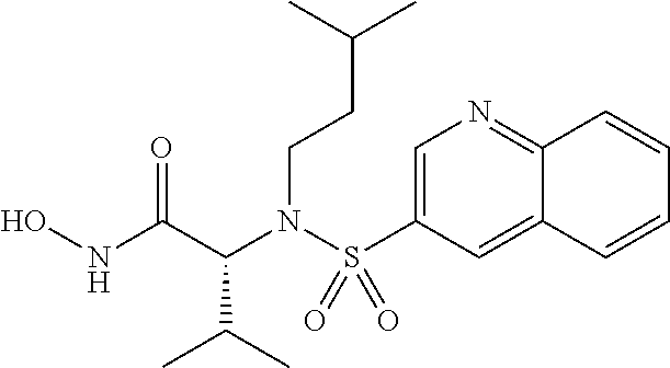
C(N(C(C(C)C)C(NO)=O)S(C1=CN=C2C(=C1)C=CC=C2)(=O)=O)CC(C)C
